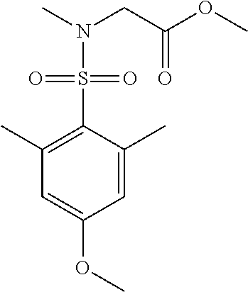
C1=C(C)C(S(N(C)CC(OC)=O)(=O)=O)=C(C)C=C1OC
